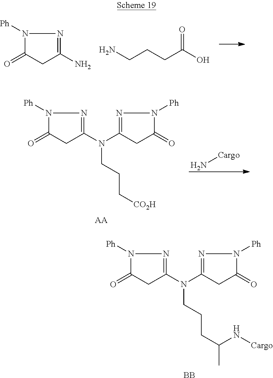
N1([Ph])C(=O)CC(N(C2=NN([Ph])C(=O)C2)CCCC(C)N[Cargo])=N1.[BB].N1([Ph])C(=O)CC(N)=N1.NCCCC(O)=O.N1([Ph])C(=O)CC(N(C2=NN([Ph])C(=O)C2)CCC[CO2H])=N1.[AA].N[Cargo]
